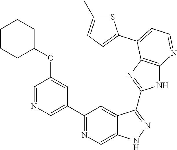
C1(C2=NC=C3C(=C2)C(C2=NC4=C(N2)N=CC=C4C2=CC=C(C)S2)=NN3)=CN=CC(OC2CCCCC2)=C1
